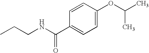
CCCNC(C1=CC=C(OC(C)C)C=C1)=O
